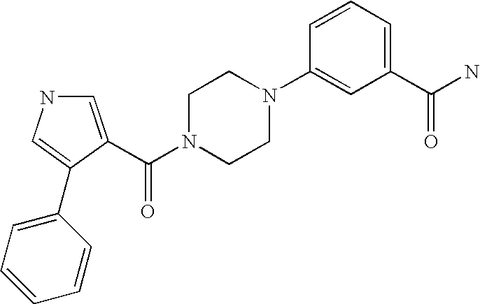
C1=C(C(N2CCN(C3=CC(C(N)=O)=CC=C3)CC2)=O)C(C2=CC=CC=C2)=CN1
